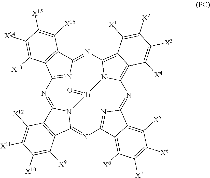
N1=C2N3C(=NC4=NC(=NC5=C6C(=C(N=C7N=C1C1=C7C([X16])=C([X15])C([X14])=C1[X13])N5[Ti]3=O)C([X1])=C([X2])C([X3])=C6[X4])C1=C([X5])C([X6])=C([X7])C([X8])=C41)C1=C2C([X12])=C([X11])C([X10])=C1[X9]
